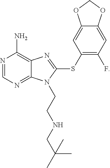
N1=CN=C2C(=C1N)N=C(SC1=C(F)C=C3C(=C1)OCO3)N2CCNCC(C)(C)C
